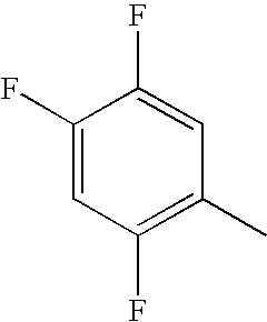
C1(F)=CC(F)=C(C)C=C1F
